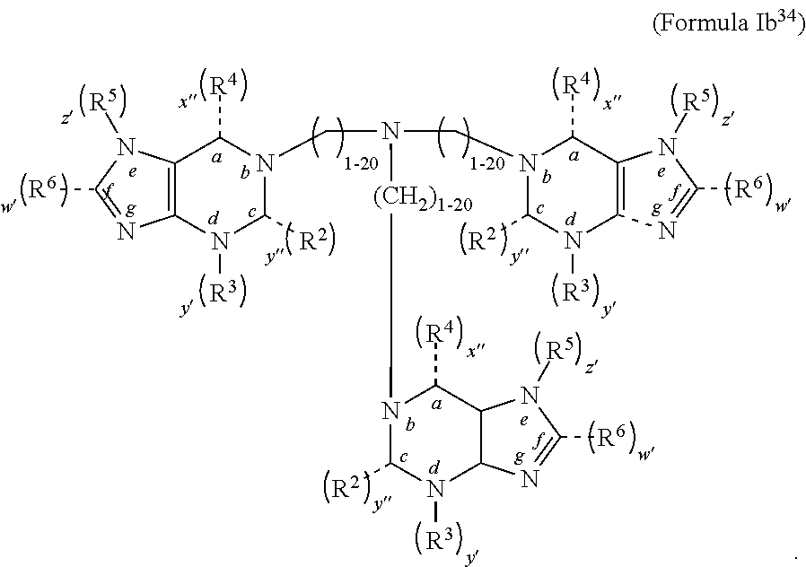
C12=C(N([R3])C([R2])N(CN([(CH2)1-20]N3C([R2])N([R3])C4C(C3[R4])N([R5])C([R6])=N4)CN3C([R2])N([R3])C4=C(C3[R4])N([R5])C([R6])=N4)C1[R4])N=C([R6])N2[R5]
